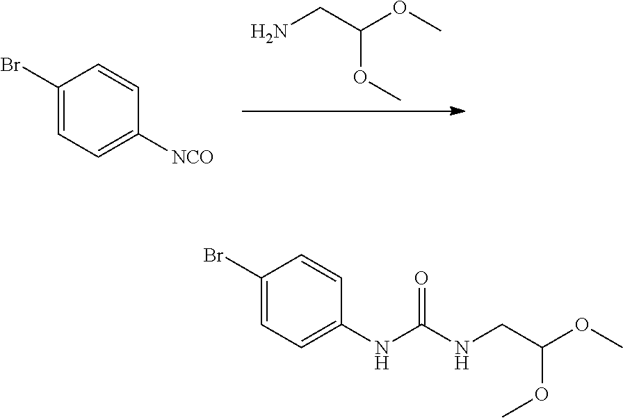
NCC(OC)OC.C1(Br)=CC=C([NCO])C=C1.C1(Br)=CC=C(NC(NCC(OC)OC)=O)C=C1
